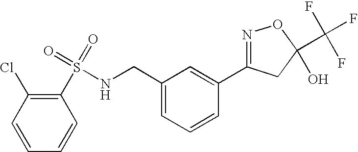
O=S(NCC1=CC=CC(C2=NOC(C(F)(F)F)(O)C2)=C1)(=O)C1=C(Cl)C=CC=C1
